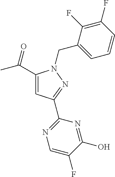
C1(C(=O)C)=CC(C2=NC=C(F)C(O)=N2)=NN1CC1=CC=CC(F)=C1F
